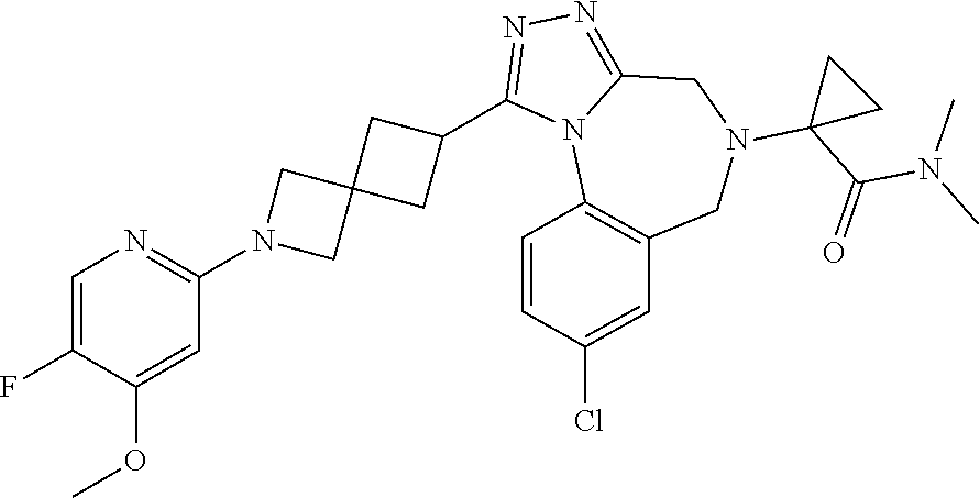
C1=C(F)C(OC)=CC(N2CC3(C2)CC(C2=NN=C4N2C2=C(CN(C5(C(N(C)C)=O)CC5)C4)C=C(Cl)C=C2)C3)=N1
